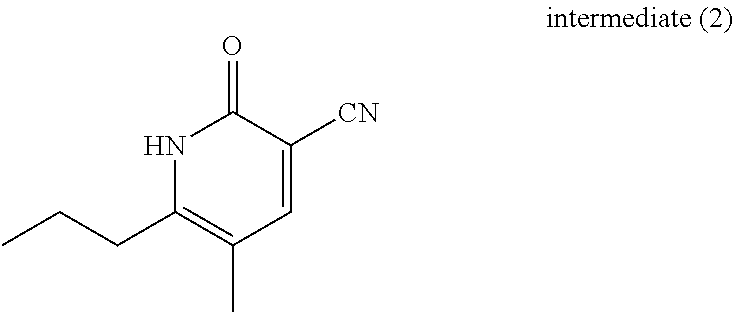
N1C(CCC)=C(C)C=C([CN])C1=O
